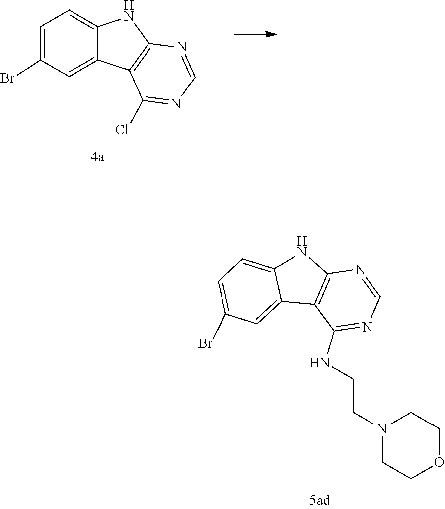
C1(Br)=CC=C2NC3=C(C2=C1)C(Cl)=NC=N3.C12=C(NC3=CC=C(Br)C=C13)N=CN=C2NCCN1CCOCC1
